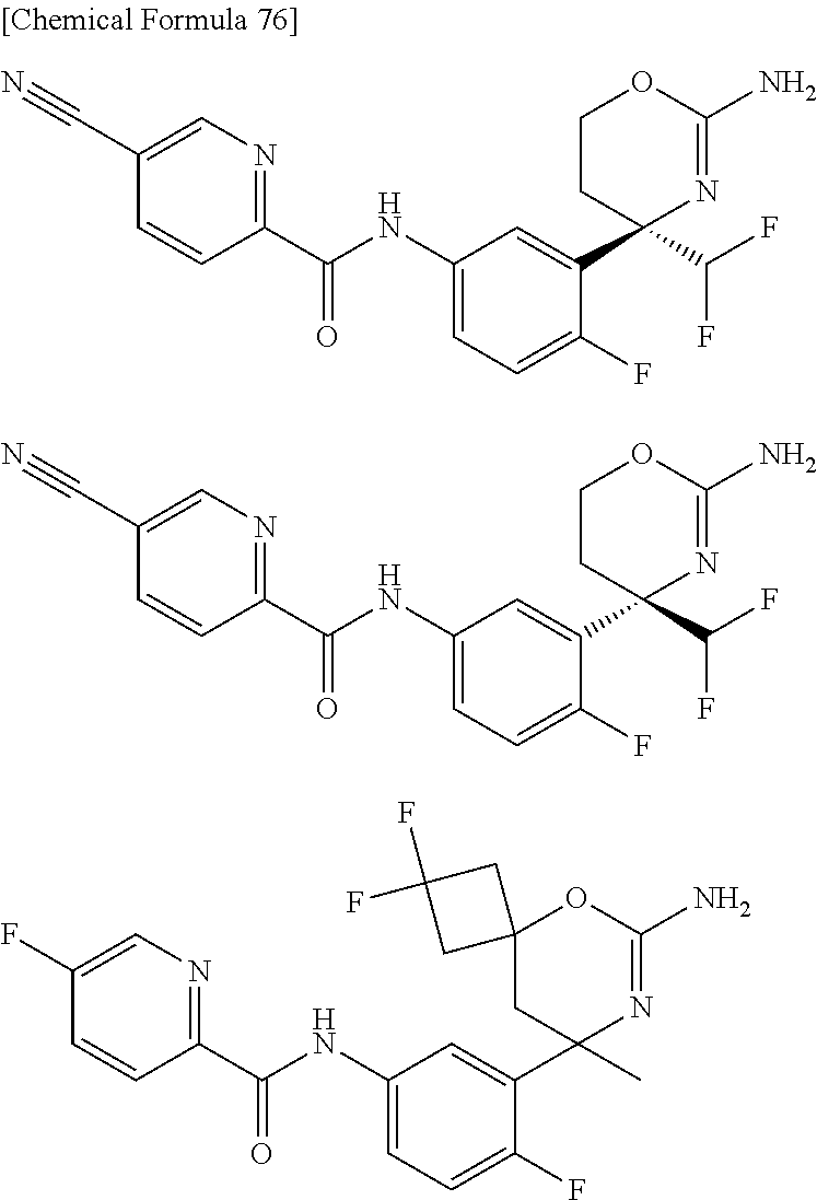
C1=C(C#N)C=CC(C(NC2=CC=C(F)C(C3(C(F)F)N=C(N)OCC3)=C2)=O)=N1.C1=C(C#N)C=CC(C(NC2=CC=C(F)C(C3(C(F)F)N=C(N)OCC3)=C2)=O)=N1.C1=C(F)C=CC(C(NC2=CC=C(F)C(C3(C)N=C(N)OC4(C3)CC(F)(F)C4)=C2)=O)=N1
